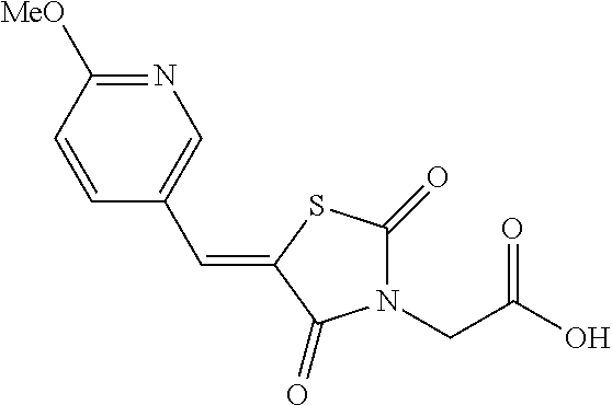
N1=C([MeO])C=CC(C=C2C(=O)N(CC(O)=O)C(=O)S2)=C1
